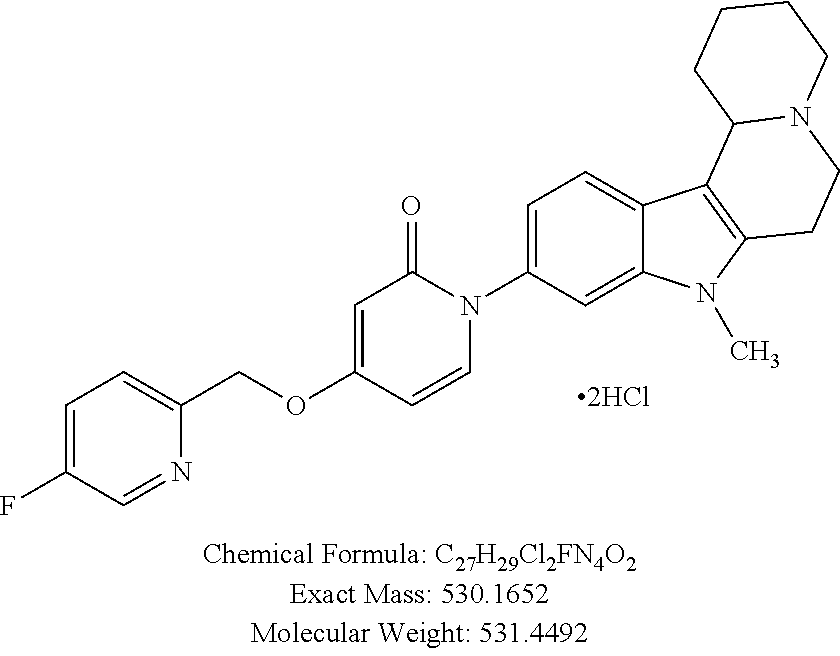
C1=C(F)C=NC(COC2=CC(=O)N(C3=CC=C4C(=C3)N(C)C3=C4C4N(CC3)CCCC4)C=C2)=C1
